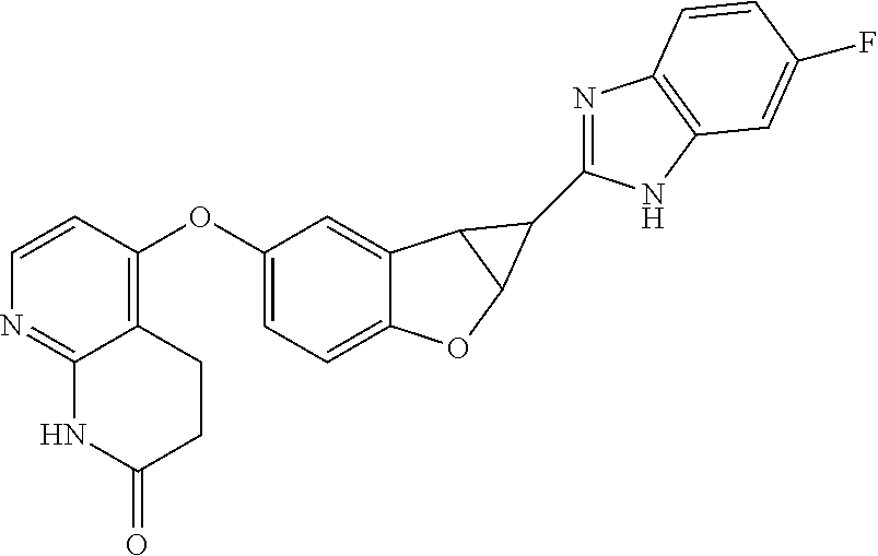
C12=CC=C(OC3=C4C(=NC=C3)NC(=O)CC4)C=C1C1C(O2)C1C1=NC2=C(N1)C=C(F)C=C2
